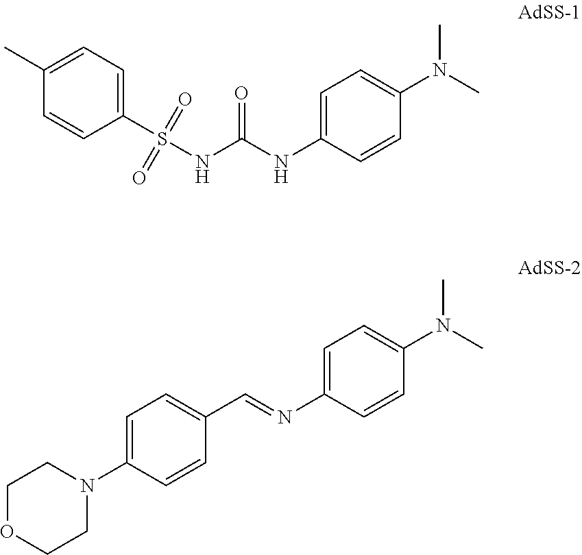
C1(S(NC(NC2=CC=C(N(C)C)C=C2)=O)(=O)=O)=CC=C(C)C=C1.C1=C(N2CCOCC2)C=CC(C=NC2=CC=C(N(C)C)C=C2)=C1
